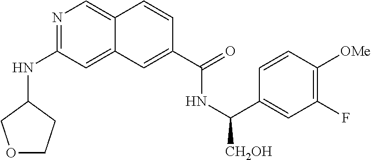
N1=C(NC2COCC2)C=C2C(=C1)C=CC(C(=O)NC(C1=CC(F)=C([OMe])C=C1)[CH2OH])=C2
